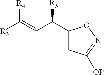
C1(C(C=C([R3])[R4])[R5])=CC([OP])=NO1
